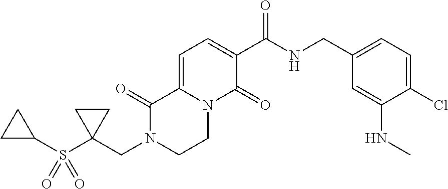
C1=C2N(C(=O)C(C(NCC3=CC=C(Cl)C(NC)=C3)=O)=C1)CCN(CC1(S(C3CC3)(=O)=O)CC1)C2=O
